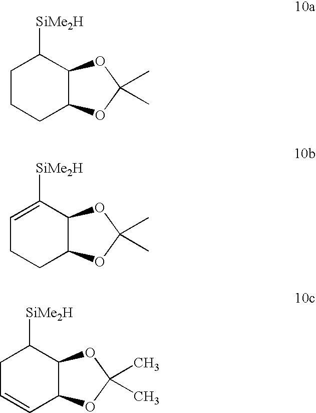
C12C(C([SiMe2H])CCC1)OC(C)(C)O2.C12C(C([SiMe2H])=CCC1)OC(C)(C)O2.C12C(C([SiMe2H])CC=C1)OC(C)(C)O2
